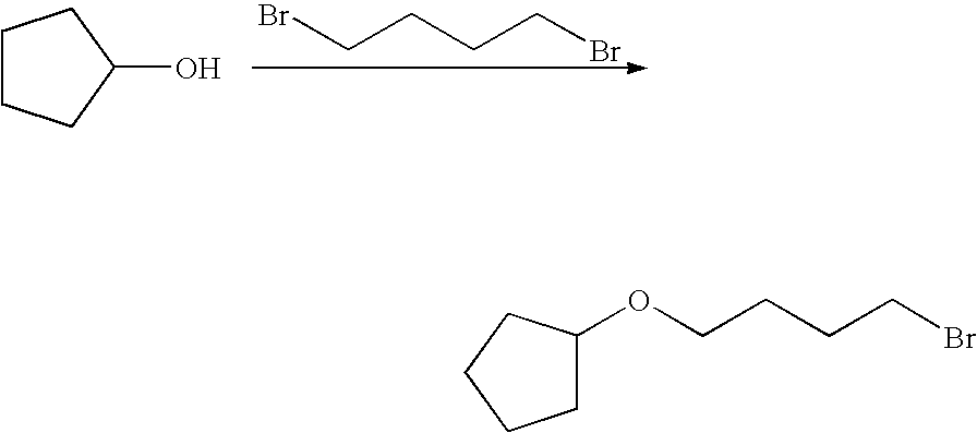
BrCCCCBr.C1CCC(O)C1.C1C(OCCCCBr)CCC1
